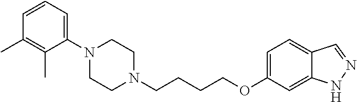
C1N(CCCCOC2=CC=C3C(=C2)NN=C3)CCN(C2=CC=CC(C)=C2C)C1
